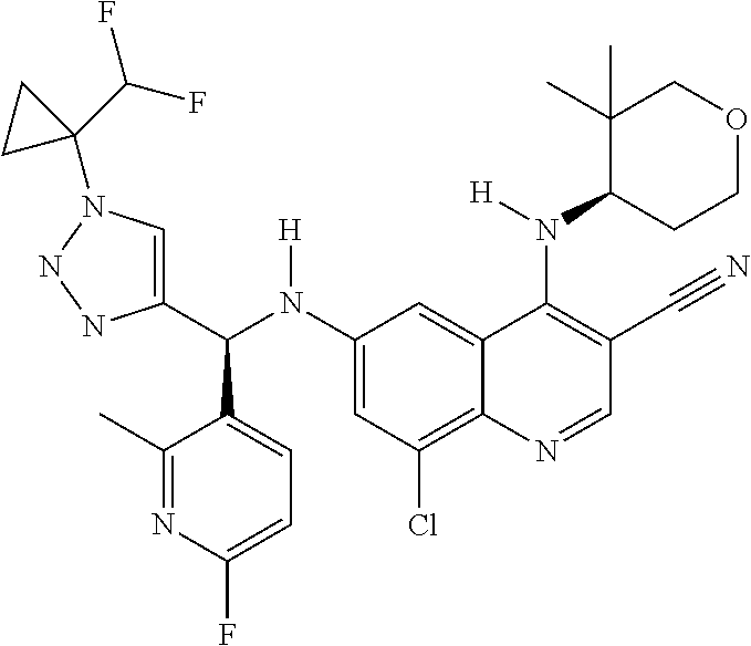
C1(N(C(C2=CN(C3(C(F)F)CC3)NN2)C2=CC=C(F)N=C2C)[H])=CC(Cl)=C2C(=C1)C(N(C1C(C)(C)COCC1)[H])=C(C#N)C=N2
